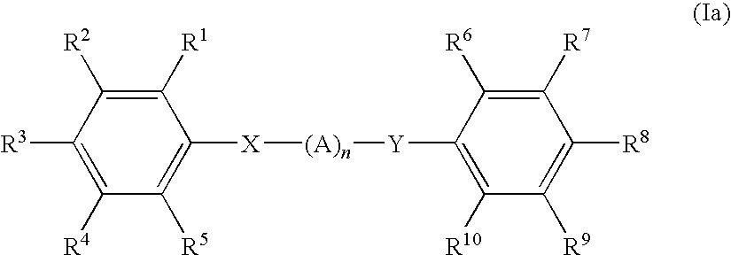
C1([R1])=C([R2])C([R3])=C([R4])C([R5])=C1[X][(A)n][Y]C1=C([R10])C([R9])=C([R8])C([R7])=C1[R6]
